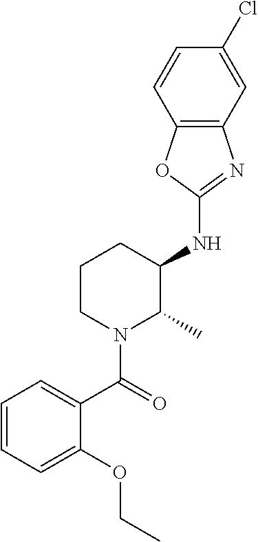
C1(NC2CCCN(C(=O)C3=CC=CC=C3OCC)C2C)=NC2=C(O1)C=CC(Cl)=C2
